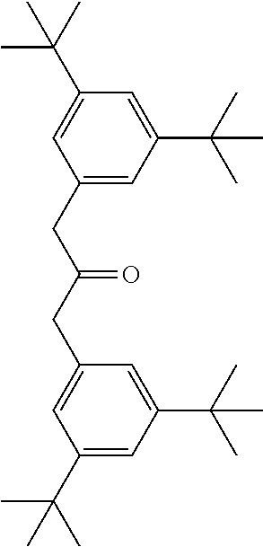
C1(CC(CC2=CC(C(C)(C)C)=CC(C(C)(C)C)=C2)=O)=CC(C(C)(C)C)=CC(C(C)(C)C)=C1
